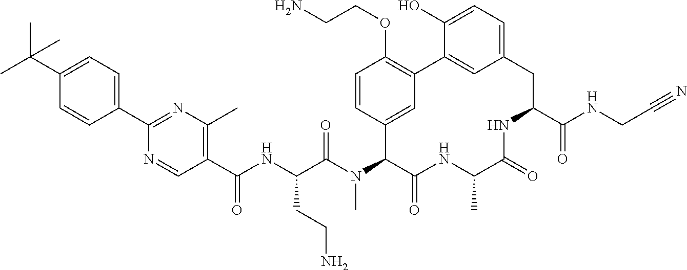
C1(C(NC(C(N(C2C(=O)NC(C)C(=O)NC(C(NCC#N)=O)CC3=CC=C(O)C(=C3)C3=C(OCCN)C=CC2=C3)C)=O)CCN)=O)=C(C)N=C(C2=CC=C(C(C)(C)C)C=C2)N=C1
